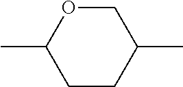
CC1OCC(C)CC1
